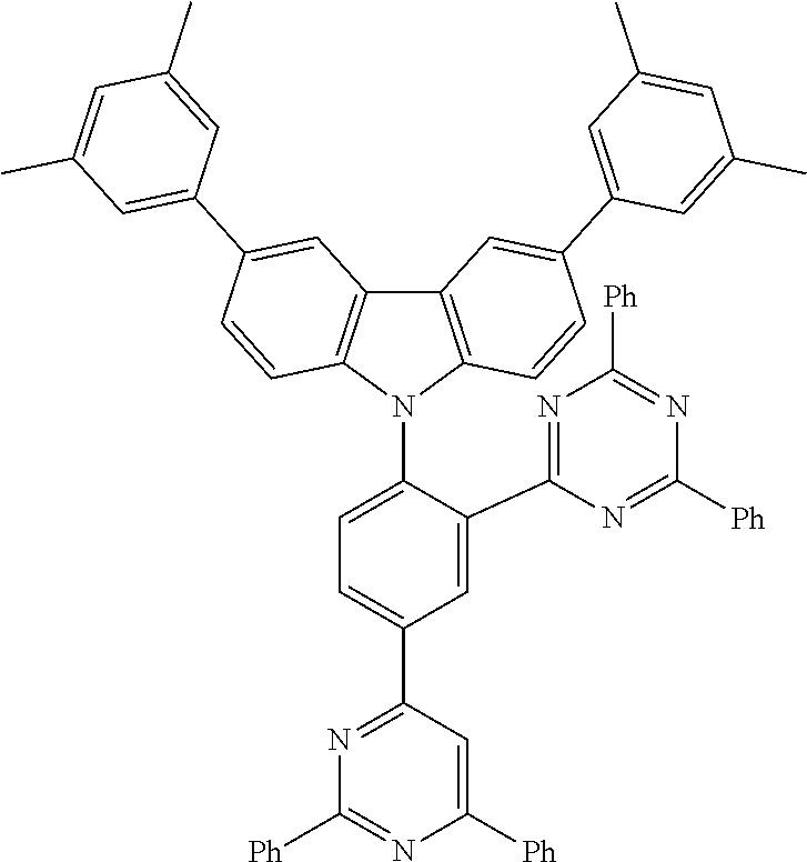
C1=C(C2=NC([Ph])=NC([Ph])=N2)C(N2C3=C(C4=C2C=CC(C2=CC(C)=CC(C)=C2)=C4)C=C(C2=CC(C)=CC(C)=C2)C=C3)=CC=C1C1=NC([Ph])=NC([Ph])=C1
